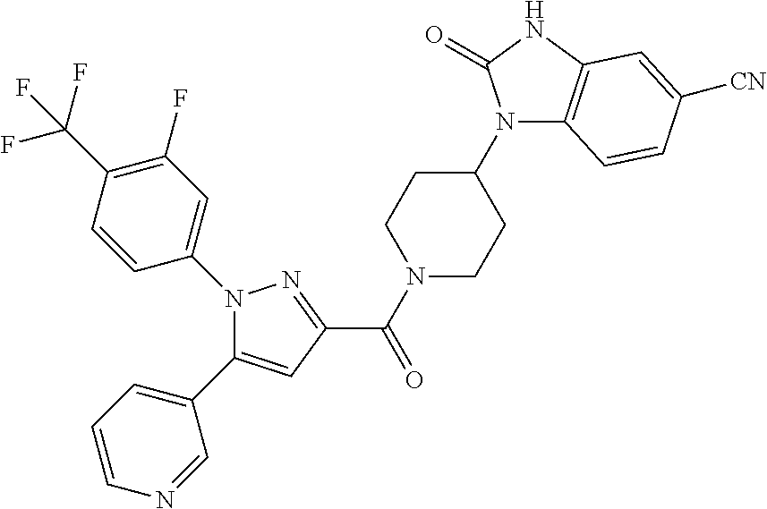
N1(C(C2=NN(C3=CC(F)=C(C(F)(F)F)C=C3)C(C3=CC=CN=C3)=C2)=O)CCC(N2C3=C(NC2=O)C=C([CN])C=C3)CC1
